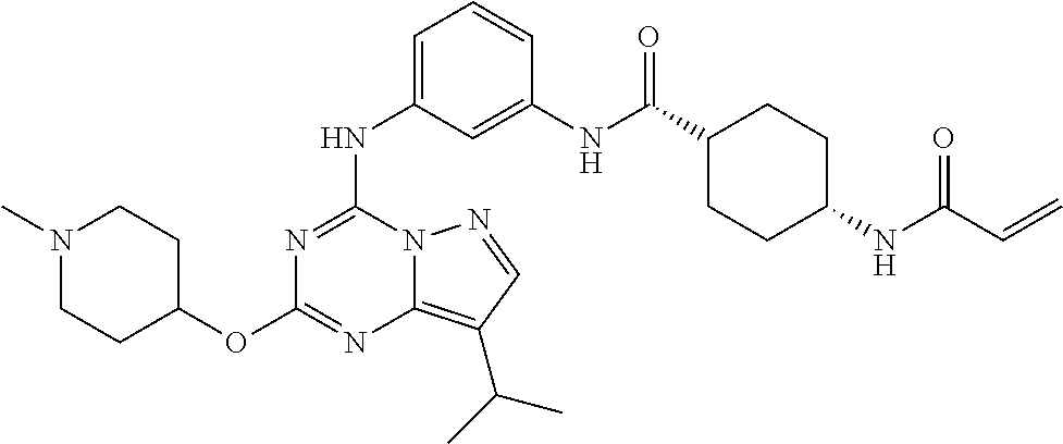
C1(NC2=NC(OC3CCN(C)CC3)=NC3=C(C(C)C)C=NN32)=CC=CC(NC(C2CCC(NC(C=C)=O)CC2)=O)=C1
